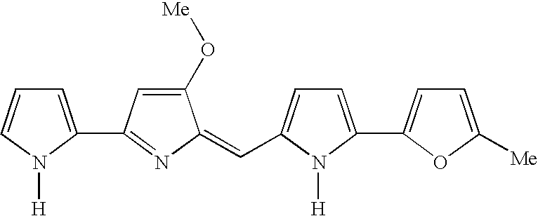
C1=C(C2=NC(=CC3=CC=C(C4=CC=C([Me])O4)N3[H])C(O[Me])=C2)N([H])C=C1
